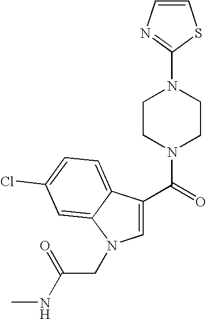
C(=O)(N1CCN(C2=NC=CS2)CC1)C1=CN(CC(NC)=O)C2=CC(Cl)=CC=C12
